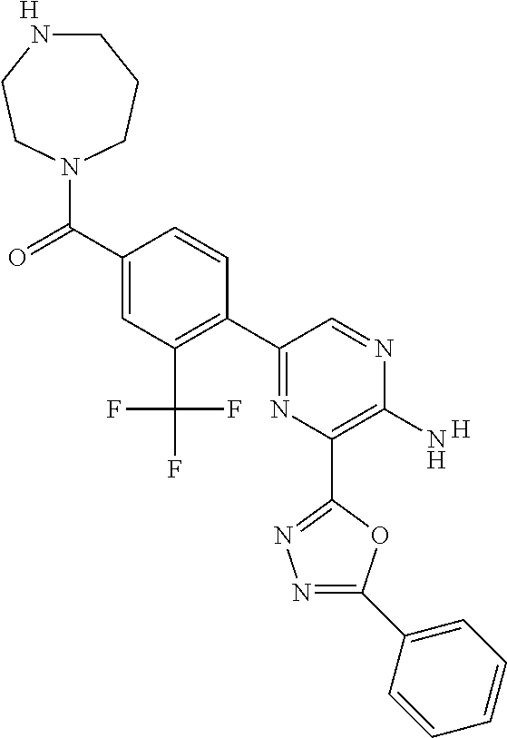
C1(N)=C(C2=NN=C(C3=CC=CC=C3)O2)N=C(C2=C(C(F)(F)F)C=C(C(=O)N3CCCNCC3)C=C2)C=N1.[H].[H]
